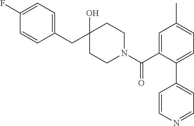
C1(CC2(O)CCN(C(C3=CC(C)=CC=C3C3=CC=NC=C3)=O)CC2)=CC=C(F)C=C1
